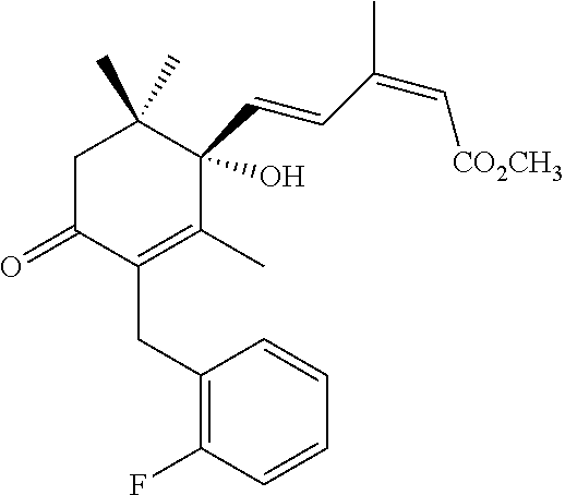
C1(CC2=C(C)C(C=CC(C)=C[CO2CH3])(O)C(C)(C)CC2=O)=C(F)C=CC=C1
